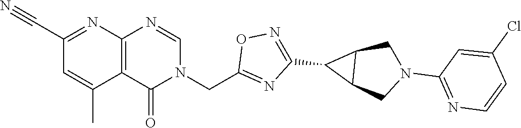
C12=C(C(=O)N(CC3=NC(C4C5C4CN(C4=NC=CC(Cl)=C4)C5)=NO3)C=N1)C(C)=CC(C#N)=N2
